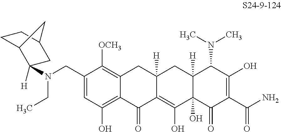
C1(CN(C2([H])C3CCC(C2)C3)CC)=CC(O)=C2C(=C1[OCH3])CC1([H])C(=C(O)C3(O)C([H])(C1)C(N(C)C)C(O)=C(C(N)=O)C3=O)C2=O
